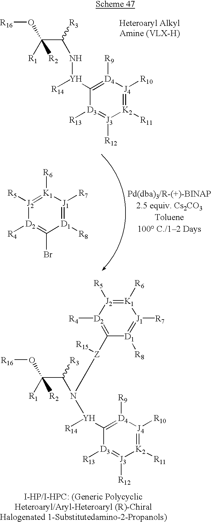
C1([Y]([R14])N(C([R3])C([R1])([R2])O[R16])[Z](C2=[D2]([R4])[J2]([R5])=[K1]([R6])[J1]([R7])=[D1]2[R8])[R15])=[D4]([R9])[J4]([R10])=[K2]([R11])[J3]([R12])=[D3]1[R13].[J2]1([R5])=[K1]([R6])[J1]([R7])=[D1]([R8])C(Br)=[D2]1[R4].C1([Y](NC([R3])C([R1])([R2])O[R16])[R14])=[D4]([R9])[J4]([R10])=[K2]([R11])[J3]([R12])=[D3]1[R13]
